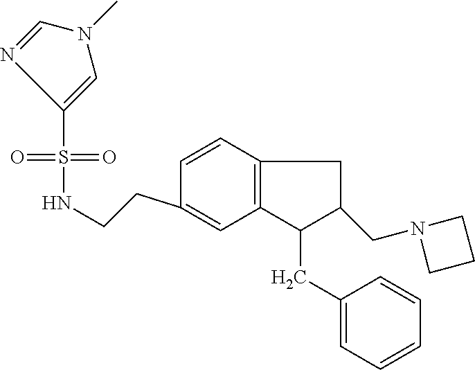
C12=C(C=CC(CCNS(=O)(=O)C3=CN(C)C=N3)=C1)CC(CN1CCC1)C2CC1=CC=CC=C1
